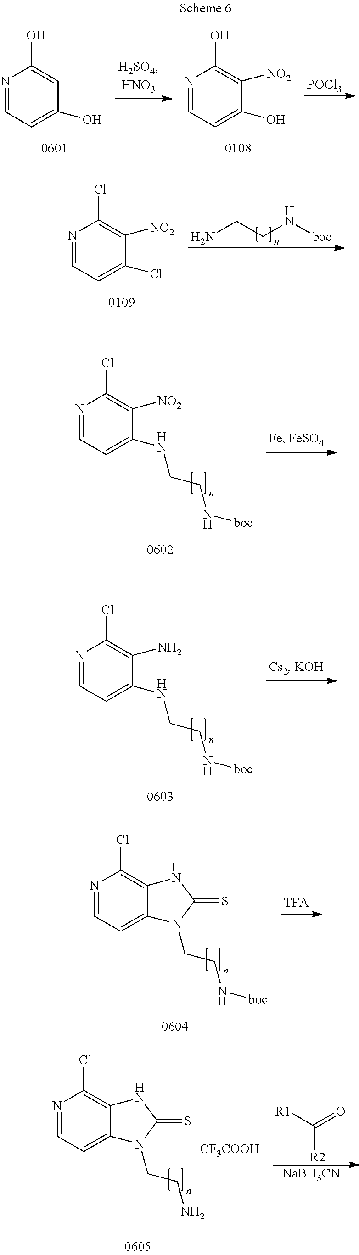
N1=CC=C(O)C=C1O.N1=CC=C(O)C([NO2])=C1O.[POCl3].N1=CC=C(Cl)C([NO2])=C1Cl.NCCN[boc].N1=CC=C(NCCN[boc])C([NO2])=C1Cl.N1=CC=C(NCCN[boc])C(N)=C1Cl.N1=CC=C2C(=C1Cl)NC(=S)N2CCN[boc].N1=CC=C2C(=C1Cl)NC(=S)N2CCN.[CF3COOH].C([R2])([R1])=O.[NaBH3CN]
